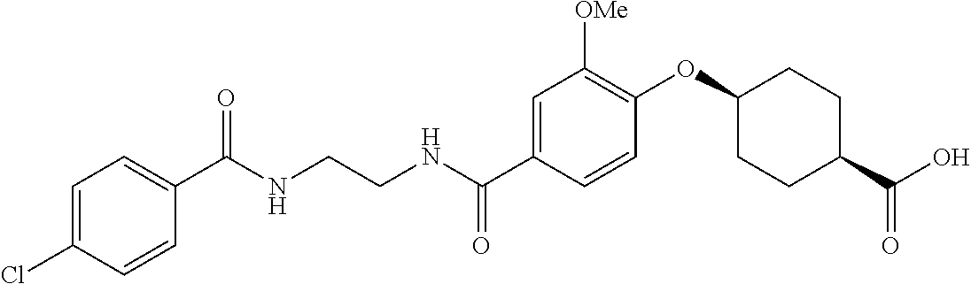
C1(C(NCCNC(C2=CC([OMe])=C(OC3CCC(C(O)=O)CC3)C=C2)=O)=O)=CC=C(Cl)C=C1
